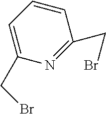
C1=CC=C(CBr)N=C1CBr
